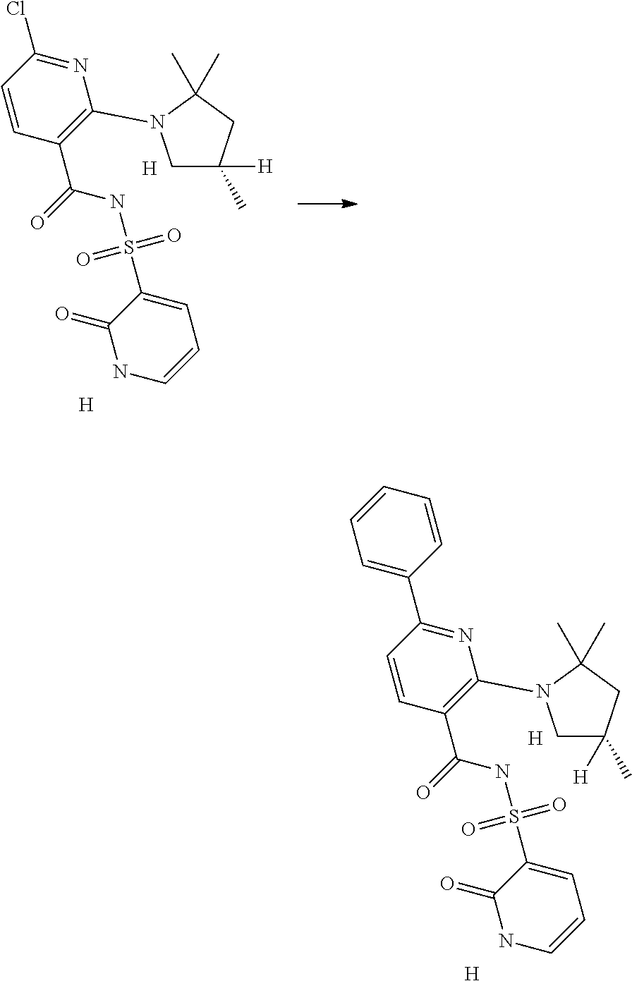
C1(C)(C)N(C2=C(C(=O)NS(C3=CC=CNC3=O)(=O)=O)C=CC(Cl)=N2)CC(C)([H])C1.[H].[H].C1(C)(C)N(C2=C(C(=O)NS(C3=CC=CNC3=O)(=O)=O)C=CC(C3=CC=CC=C3)=N2)CC(C)([H])C1.[H].[H]
